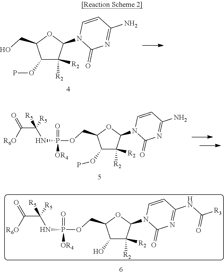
C1(OP)C([R2])([R2])C(N2C(=O)N=C(N)C=C2)OC1CO.C1(OP)C(COP(NC(C([R6O])=O)([R5])[R5])([OR4])=O)OC(N2C(=O)N=C(N)C=C2)C1([R2])[R2].C1(O)C([R2])([R2])C(N2C(=O)N=C(NC([R3])=O)C=C2)OC1COP(NC(C([R6O])=O)([R5])[R5])([OR4])=O
